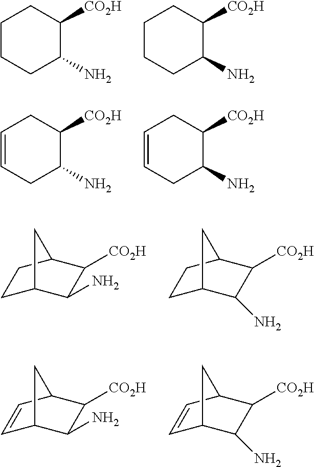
C1CCC(N)C([CO2H])C1.C1CCC(N)C([CO2H])C1.C1=CCC(N)C([CO2H])C1.C1=CCC(N)C([CO2H])C1.C1C2C(N)C([CO2H])C(C1)C2.C1C2C(N)C([CO2H])C(C1)C2.C1=CC2C([CO2H])C(N)C1C2.C1=CC2C([CO2H])C(N)C1C2
